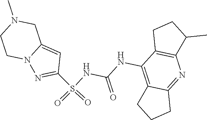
S(NC(NC1=C2C(=NC3=C1CCC3C)CCC2)=O)(=O)(=O)C1=NN2C(=C1)CN(C)CC2
